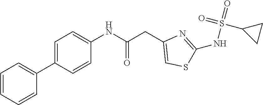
C1=C(C2=CC=CC=C2)C=CC(NC(CC2=CSC(NS(=O)(=O)C3CC3)=N2)=O)=C1
